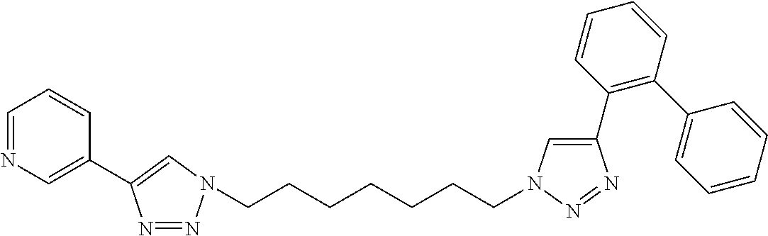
C(CCCCCCN1N=NC(C2=CN=CC=C2)=C1)N1C=C(C2=C(C3=CC=CC=C3)C=CC=C2)N=N1
